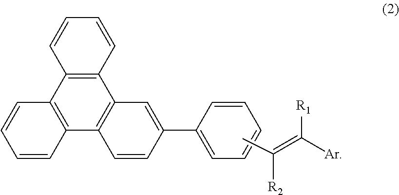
C1=CC=CC2=C1C1=C(C3=C2C=CC=C3)C=CC(C2=CC=CC=C2)=C1.CC(=C([Ar])[R1])[R2]
